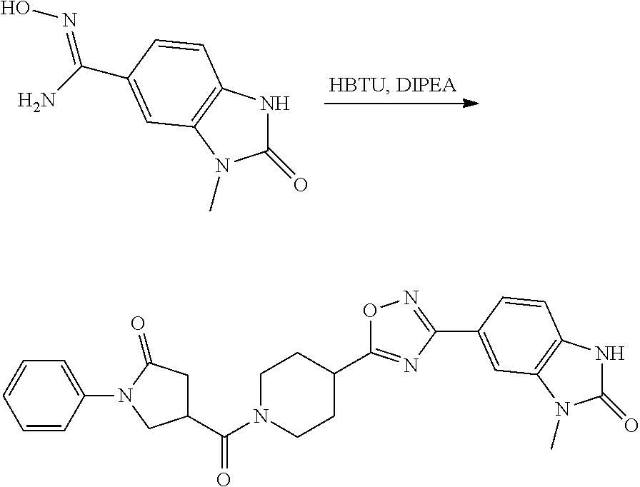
C1(=O)NC2=C(N1C)C=C(C(N)=NO)C=C2.C(N1CCC(C2=NC(C3=CC4=C(NC(=O)N4C)C=C3)=NO2)CC1)(=O)C1CC(=O)N(C2=CC=CC=C2)C1
